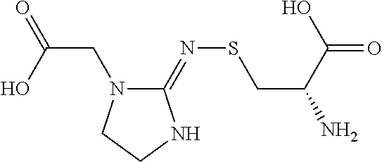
C1(=NSCC(C(=O)O)N)N(CC(O)=O)CCN1
